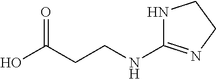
C(CCNC1=NCCN1)(O)=O
